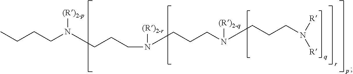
C(CCN([(R)2-r])CCCN([(R)2-q])CCCN([R])[R])N([(R)2-p])CCCC
